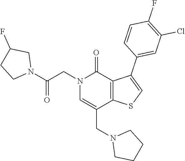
C1CN(CC2=CN(CC(N3CCC(F)C3)=O)C(=O)C3=C2SC=C3C2=CC(Cl)=C(F)C=C2)CC1
